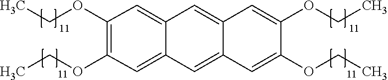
C12=CC3=CC(OCC)=C(OCC)C=C3C=C1C=C(OCC)C(OCC)=C2
